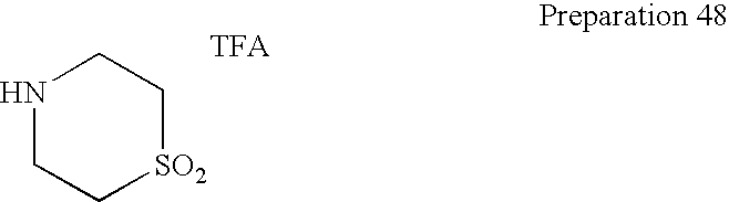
N1CC[SO2]CC1
